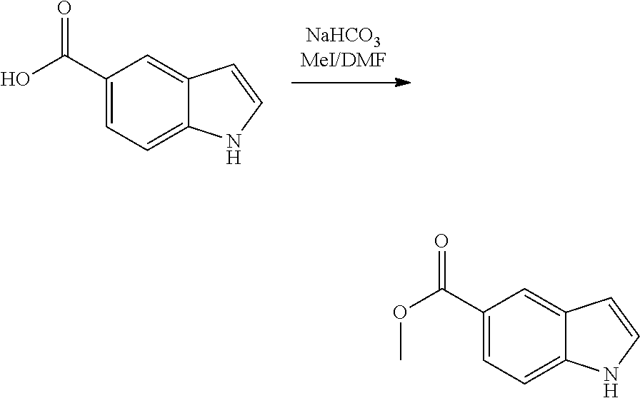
C1(C(O)=O)=CC=C2C(=C1)C=CN2.C1(C(OC)=O)=CC=C2C(=C1)C=CN2
